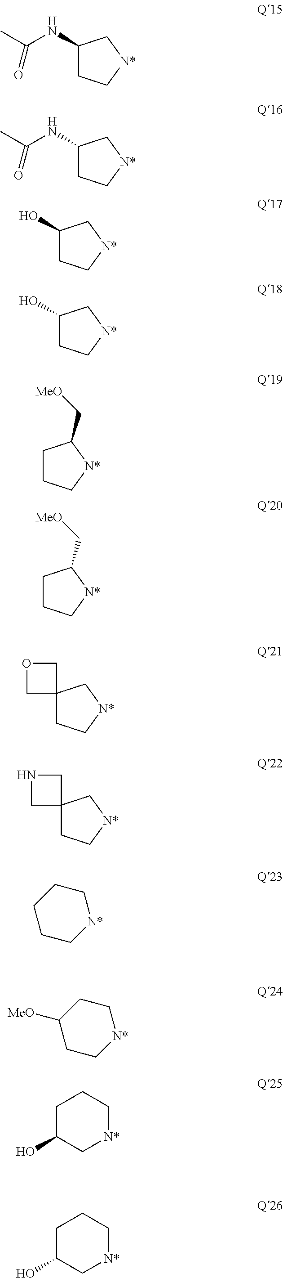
C1(NC(=O)C)CC[N*]C1.C1(NC(=O)C)CC[N*]C1.C1(O)CC[N*]C1.C1(O)CC[N*]C1.C1CC[N*]C1C[MeO].C1CC[N*]C1C[MeO].C12(CC[N*]C1)COC2.C12(CC[N*]C1)CNC2.C1CCCC[N*]1.C1CC([MeO])CC[N*]1.C1C(O)C[N*]CC1.C1C(O)C[N*]CC1
